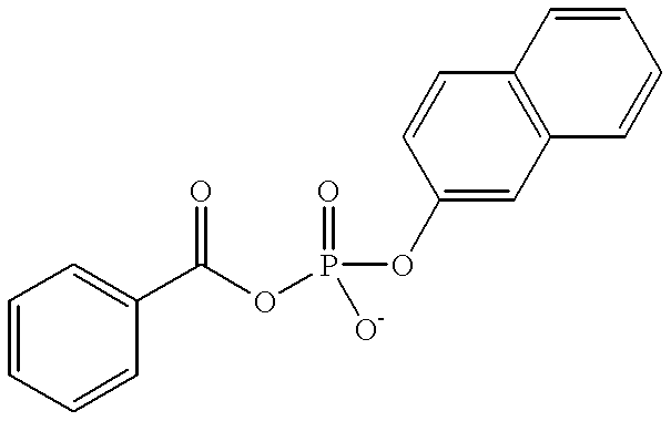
C1=CC=CC(C(OP(OC2=CC3=C(C=C2)C=CC=C3)(=O)[O-])=O)=C1
